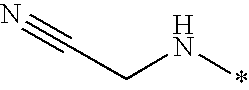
N(*)CC#N
